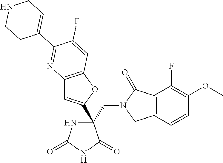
C(C1(C2=CC3=C(O2)C=C(F)C(C2=CCNCC2)=N3)NC(=O)NC1=O)N1CC2=C(C1=O)C(F)=C(OC)C=C2
